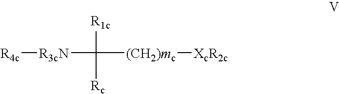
[R4c][R3cN]C([R1c])([Rc])[(CH2)mc][XcR2c]
